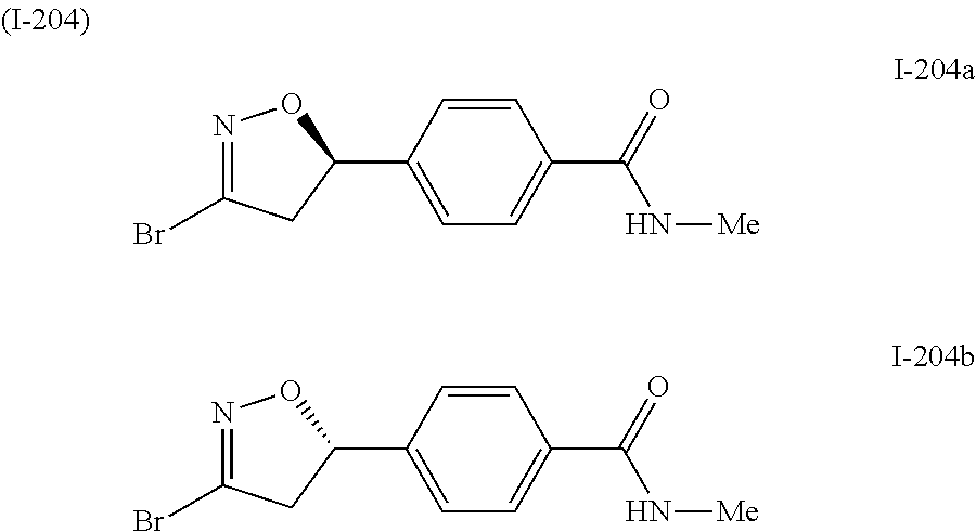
C1(C2=CC=C(C(=O)N[Me])C=C2)ON=C(Br)C1.C1(C2=CC=C(C(=O)N[Me])C=C2)ON=C(Br)C1
